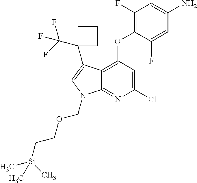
C12=C(OC3=C(F)C=C(N)C=C3F)C=C(Cl)N=C1N(COCC[Si](C)(C)C)C=C2C1(C(F)(F)F)CCC1
